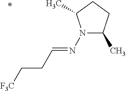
N1(N=CCC[F3C])C(C)CCC1C
